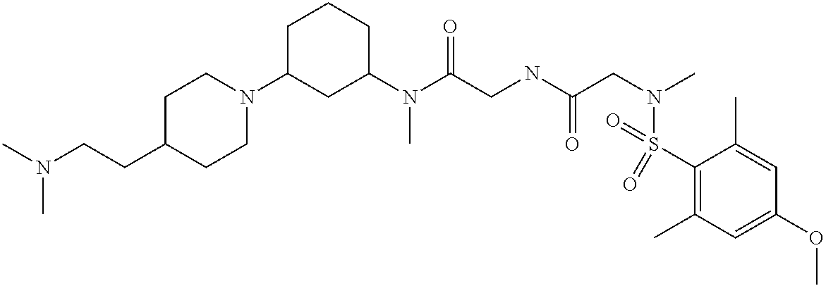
C(CC1CCN(C2CC(N(C(CNC(CN(C)S(=O)(C3=C(C)C=C(OC)C=C3C)=O)=O)=O)C)CCC2)CC1)N(C)C
